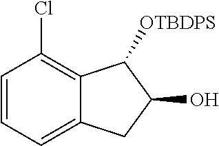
C1=CC=C2C(=C1Cl)C([OTBDPS])C(O)C2
